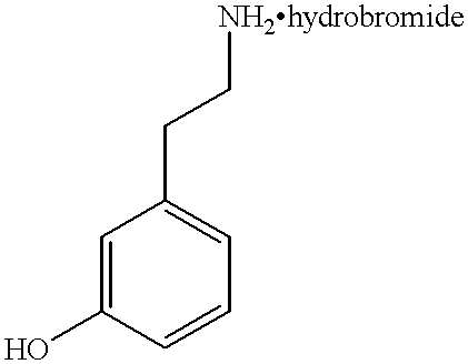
C1=C(O)C=CC=C1CC[NH2hydrobromide]
